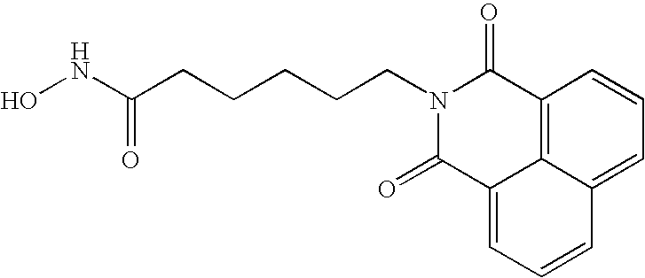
N1(CCCCCC(NO)=O)C(=O)C2=CC=CC3=CC=CC(=C23)C1=O
